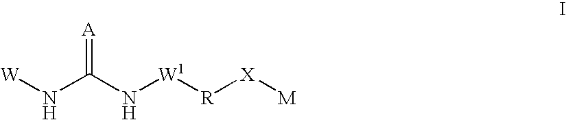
[W]NC(N[W1][R][X][M])=[A]
